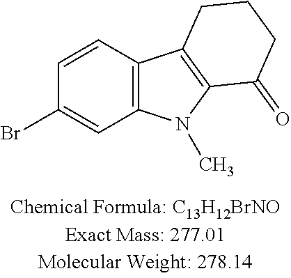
C1=CC2=C(C=C1Br)N(C)C1=C2CCCC1=O
